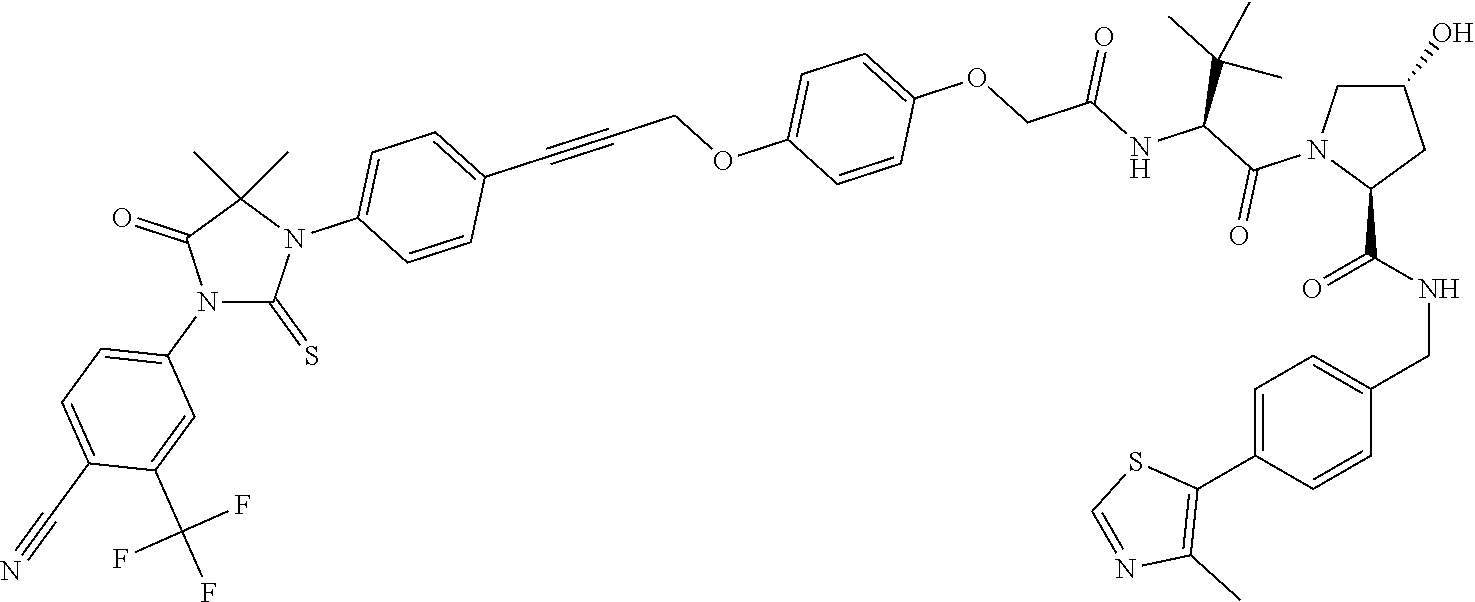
C1(O)CN(C(C(NC(COC2=CC=C(OCC#CC3=CC=C(N4C(C)(C)C(=O)N(C5=CC=C(C#N)C(C(F)(F)F)=C5)C4=S)C=C3)C=C2)=O)C(C)(C)C)=O)C(C(NCC2=CC=C(C3=C(C)N=CS3)C=C2)=O)C1
